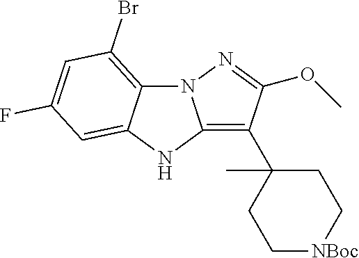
N12C3=C(Br)C=C(F)C=C3NC1=C(C1(C)CC[NBoc]CC1)C(OC)=N2
